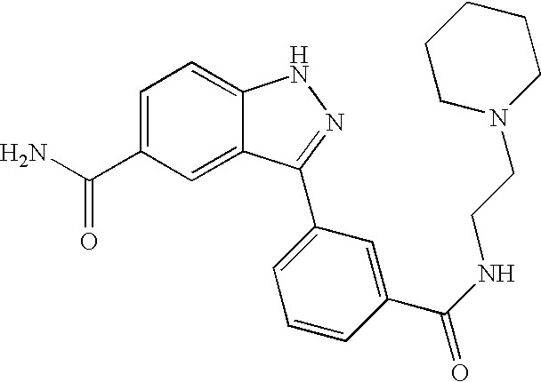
C1=C(C(N)=O)C=C2C(=C1)NN=C2C1=CC=CC(C(NCCN2CCCCC2)=O)=C1
